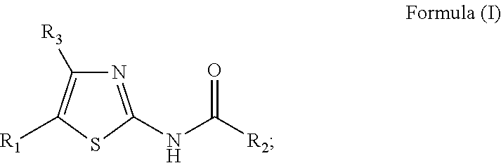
[R1]C1=C([R3])N=C(NC([R2])=O)S1
